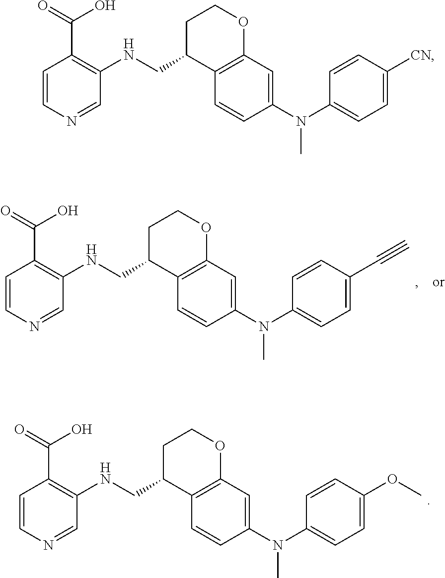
C1=CC(N(C2=CC=C([CN])C=C2)C)=CC2=C1C(CNC1=C(C(O)=O)C=CN=C1)CCO2.C1=CC(N(C2=CC=C(C#C)C=C2)C)=CC2=C1C(CNC1=C(C(O)=O)C=CN=C1)CCO2.C1=CC(N(C2=CC=C(OC)C=C2)C)=CC2=C1C(CNC1=C(C(O)=O)C=CN=C1)CCO2
